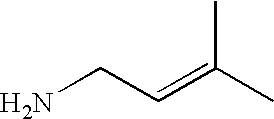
NCC=C(C)C
